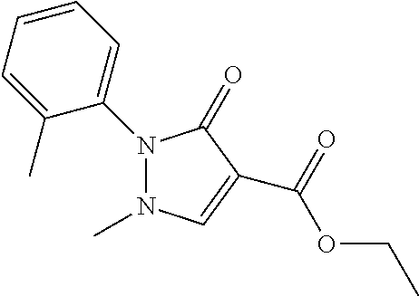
N1(C2=CC=CC=C2C)N(C)C=C(C(=O)OCC)C1=O
